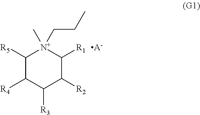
C1([R5])C([R4])C([R3])C([R2])C([R1])[N+]1(C)CCC.[A-]
